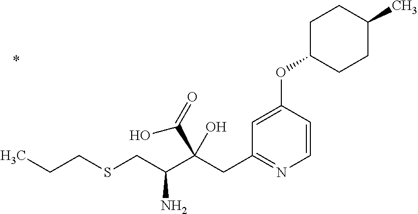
C1=CC(OC2CCC(C)CC2)=CC(CC(C(CSCCC)N)(C(=O)O)O)=N1
